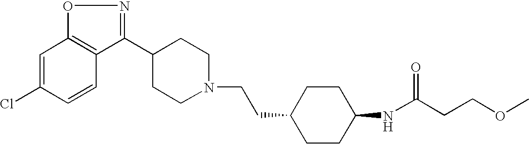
C1=C(Cl)C=CC2=C1ON=C2C1CCN(CCC2CCC(NC(CCOC)=O)CC2)CC1
